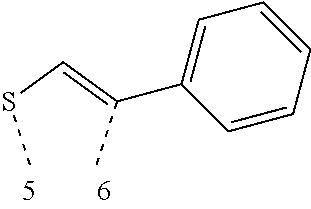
C(SC)=C(C)C1=CC=CC=C1
